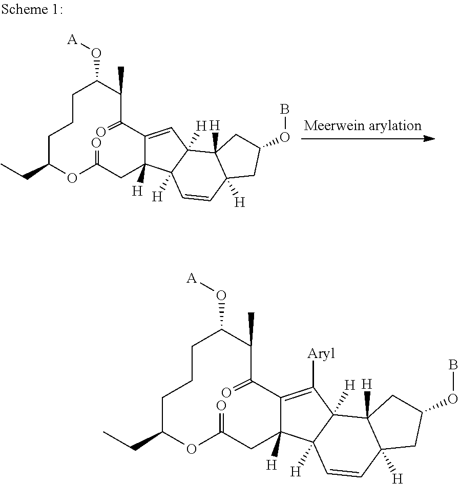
C1CCC(CC)OC(=O)CC2([H])C(=CC3([H])C2([H])C=CC2([H])C3([H])CC(OB)C2)C(=O)C(C)C1O[A].C1CCC(CC)OC(=O)CC2([H])C(=C([Aryl])C3([H])C2([H])C=CC2([H])C3([H])CC(OB)C2)C(=O)C(C)C1O[A]
